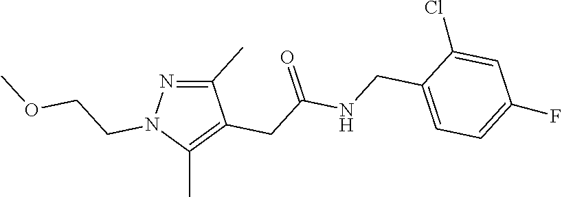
C1(C)=NN(CCOC)C(C)=C1CC(=O)NCC1=CC=C(F)C=C1Cl
